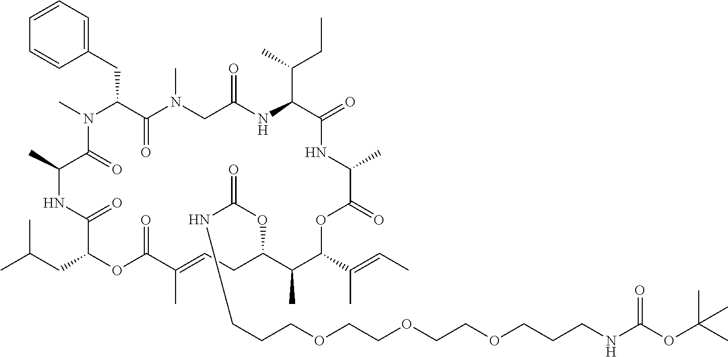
C1=CC=C(CC2C(=O)N(C)CC(=O)NC(C(C)CC)C(=O)NC(C)C(=O)OC(C(C)=CC)C(C)C(OC(NCCCOCCOCCOCCCNC(OC(C)(C)C)=O)=O)CC=C(C)C(=O)OC(CC(C)C)C(=O)NC(C)C(=O)N2C)C=C1
